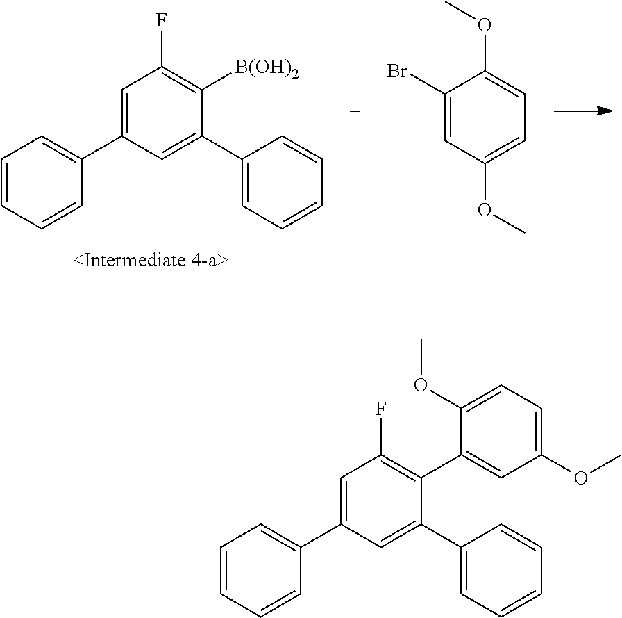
C1=CC=CC(C2=CC(F)=C([B(OH)2])C(C3=CC=CC=C3)=C2)=C1.C1(Br)=CC(OC)=CC=C1OC.C1=CC=CC(C2=CC(F)=C(C3=CC(OC)=CC=C3OC)C(C3=CC=CC=C3)=C2)=C1
